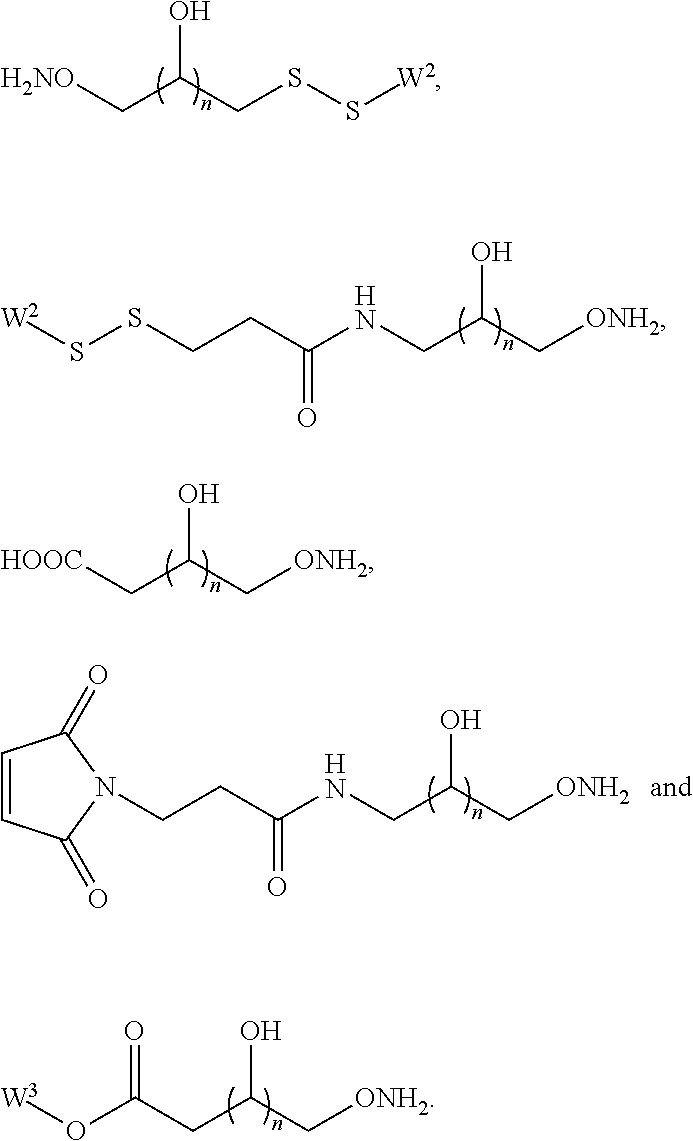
C(C(CSS[W2])O)[H2NO].C(C(C[ONH2])O)NC(CCSS[W2])=O.C(C(C[ONH2])O)[HOOC].C(C(C[ONH2])O)C(=O)O[W3].C(C(C[ONH2])O)NC(CCN1C(=O)C=CC1=O)=O
